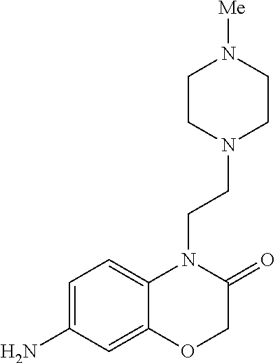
C1=C(N)C=C2C(=C1)N(CCN1CCN([Me])CC1)C(=O)CO2
